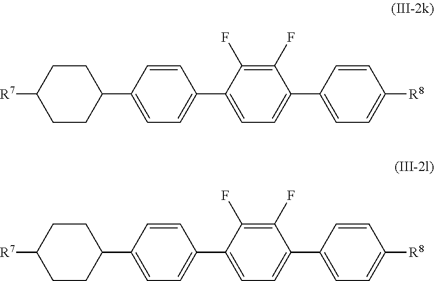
C1(C2=CC=C(C3=CC=C(C4=CC=C([R8])C=C4)C(F)=C3F)C=C2)CCC([R7])CC1.C1(C2=CC=C(C3=CC=C(C4=CC=C([R8])C=C4)C(F)=C3F)C=C2)CCC([R7])CC1
